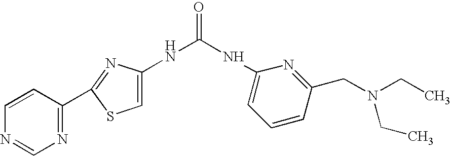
N1=C(C2=NC=NC=C2)SC=C1NC(=O)NC1=CC=CC(CN(CC)CC)=N1
